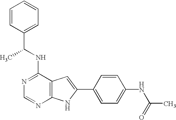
C1=CC(C(NC2=NC=NC3=C2C=C(C2=CC=C(NC(C)=O)C=C2)N3)C)=CC=C1
